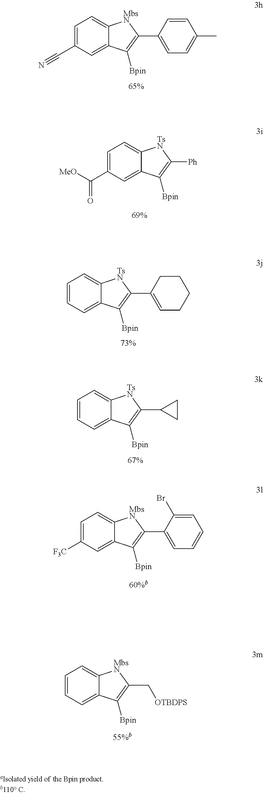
C1=CC=C2C(=C1)[TsN]C(C1=CCCCC1)=C2[Bpin].C1=CC=C2C(=C1)[TsN]C(C1CC1)=C2[Bpin].C1=C([F3C])C=C2C(=C1)[MbsN]C(C1=CC=CC=C1Br)=C2[Bpin].C1=CC=C2C(=C1)[MbsN]C(C[OTBDPS])=C2[Bpin].C1=C(C(=O)[MeO])C=C2C(=C1)[TsN]C([Ph])=C2[Bpin].C1=C(C#N)C=C2C(=C1)[MbsN]C(C1=CC=C(C)C=C1)=C2[Bpin]
